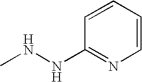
C1=CC=CC(NNC)=N1
